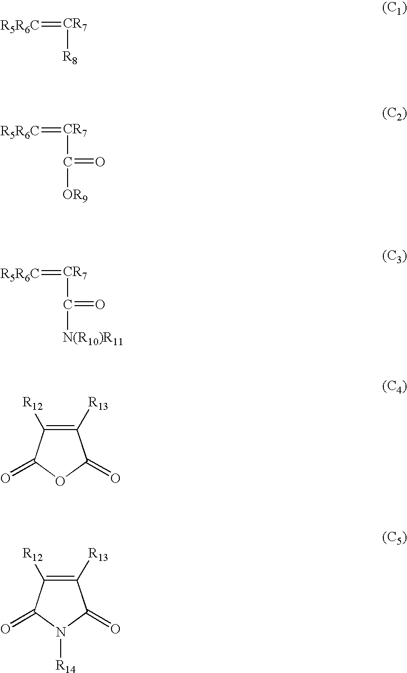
[R5R6C]=[CR7][R8].[R5R6C]=[CR7]C(=O)[OR9].[R5R6C]=[CR7]C(=O)[N(R10)R11].C1([R13])=C([R12])C(=O)OC1=O.C1([R13])=C([R12])C(=O)N([R14])C1=O
